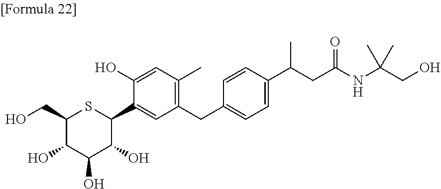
C1(CO)C(O)C(O)C(O)C(C2=CC(CC3=CC=C(C(CC(NC(CO)(C)C)=O)C)C=C3)=C(C)C=C2O)S1
